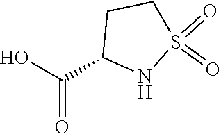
OC(=O)C1NS(=O)(=O)CC1
